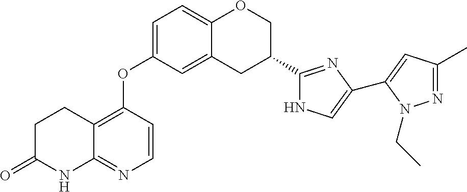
C1C(=O)NC2=NC=CC(OC3=CC=C4C(=C3)CC(C3=NC(C5=CC(C)=NN5CC)=CN3)CO4)=C2C1
